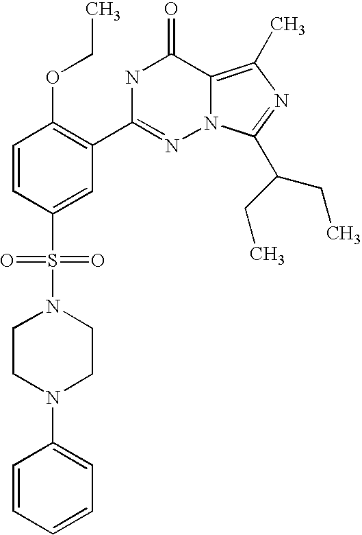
C1=CC(S(N2CCN(C3=CC=CC=C3)CC2)(=O)=O)=CC(C2=NN3C(=C(C)N=C3C(CC)CC)C(=O)N2)=C1OCC
